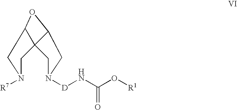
N1([D]NC(O[R1])=O)CC2C3(C1)CN([R7])CC3O2
